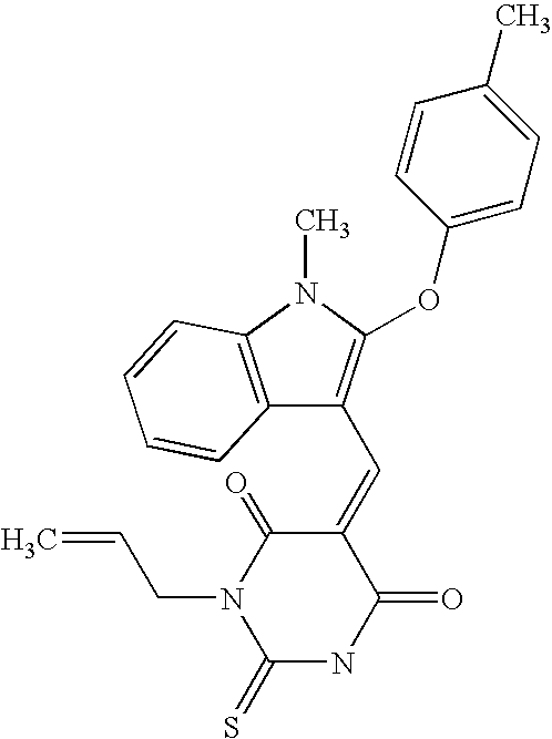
C12=C(N(C)C(OC3=CC=C(C)C=C3)=C1C=C1C(=O)N(CC=C)C(=S)NC1=O)C=CC=C2
